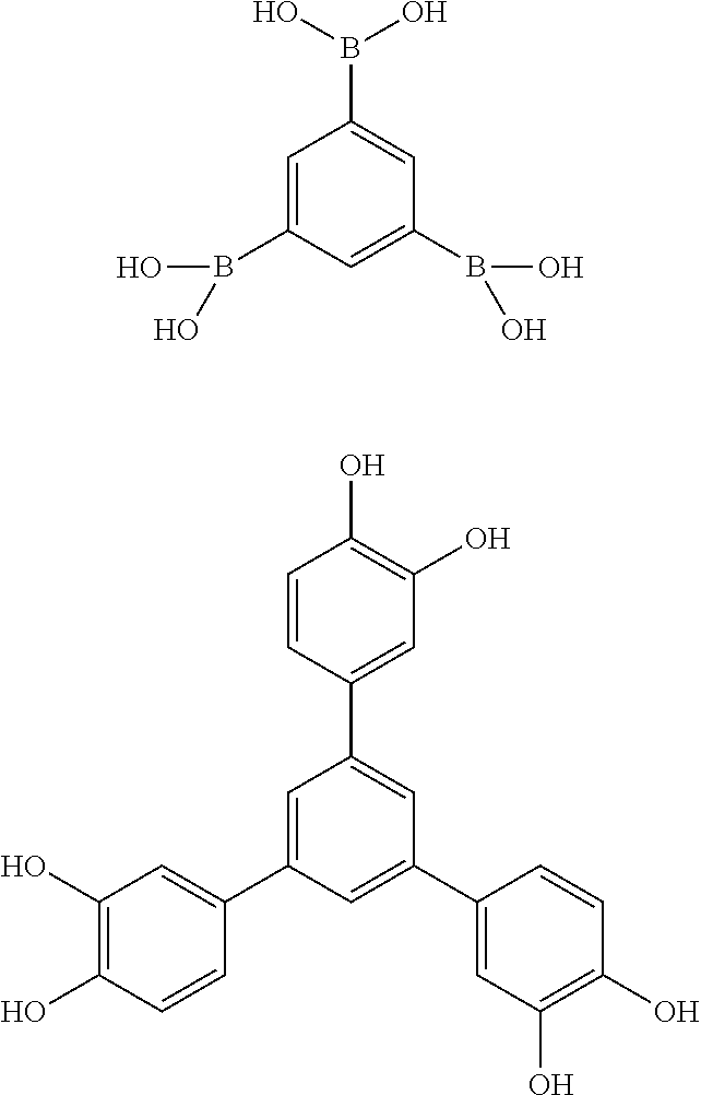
C1=C(B(O)O)C=C(B(O)O)C=C1B(O)O.C1=C(C2=CC(O)=C(O)C=C2)C=C(C2=CC(O)=C(O)C=C2)C=C1C1=CC(O)=C(O)C=C1
